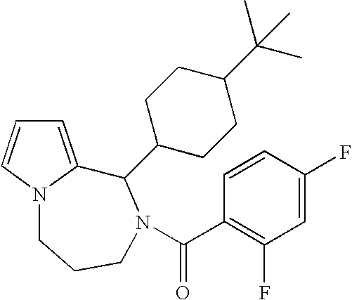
C1=C2N(C=C1)CCCN(C(C1=C(F)C=C(F)C=C1)=O)C2C1CCC(C(C)(C)C)CC1
